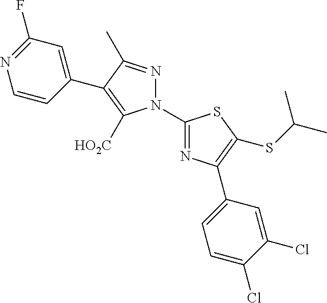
N1(C2=NC(C3=CC=C(Cl)C(Cl)=C3)=C(SC(C)C)S2)N=C(C)C(C2=CC(F)=NC=C2)=C1[HO2C]
